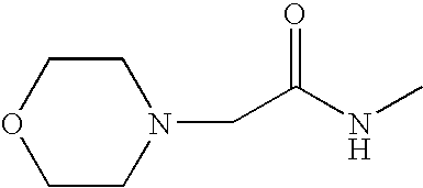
N1(CC(NC)=O)CCOCC1
